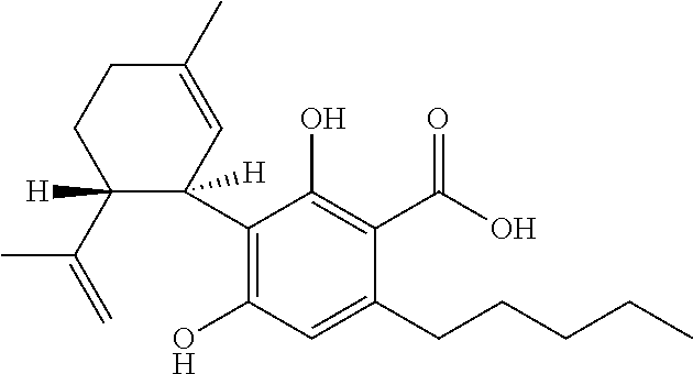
C1(C(=C)C)([H])C(C2=C(O)C=C(CCCCC)C(C(O)=O)=C2O)([H])C=C(C)CC1
